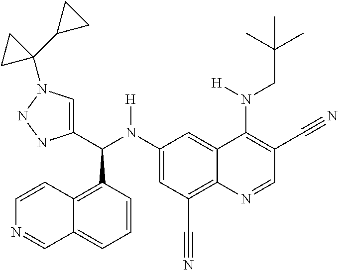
C1(N(C(C2=CN(C3(C4CC4)CC3)NN2)C2=C3C(=CC=C2)C=NC=C3)[H])=CC(C#N)=C2C(=C1)C(N(CC(C)(C)C)[H])=C(C#N)C=N2
